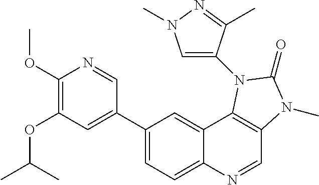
C1(C2=CC(OC(C)C)=C(OC)N=C2)=CC=C2C(=C1)C1=C(C=N2)N(C)C(=O)N1C1=CN(C)N=C1C
